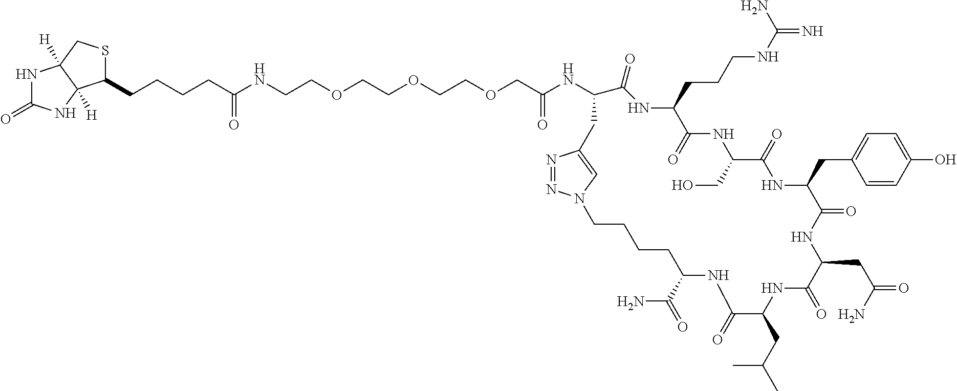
C(CCCC(NCCOCCOCCOCC(NC1C(=O)NC(CCCNC(=N)N)C(=O)NC(CO)C(=O)NC(CC2=CC=C(O)C=C2)C(=O)NC(CC(=O)N)C(=O)NC(CC(C)C)C(=O)NC(C(=O)N)CCCCN2N=NC(=C2)C1)=O)=O)C1C2([H])NC(=O)NC2([H])CS1
